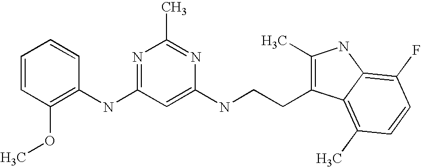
N(C1=NC(C)=NC(NCCC2=C(C)NC3=C(F)C=CC(C)=C23)=C1)C1=C(OC)C=CC=C1
